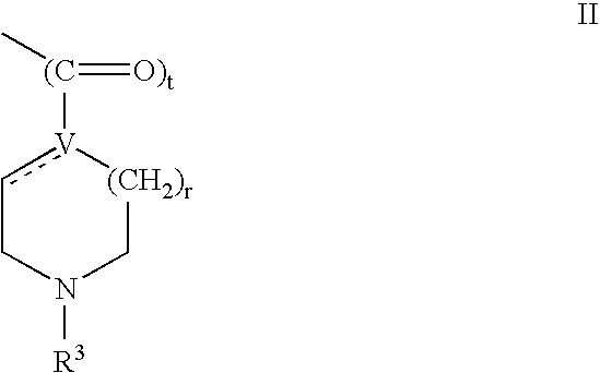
c1[V]([(C](=[O)t])C)[(CH2)r]CN([R3])C1
